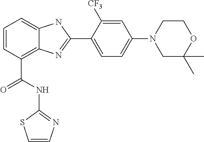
C1=CC(C(NC2=NC=CS2)=O)=C2C(=C1)NC(C1=CC=C(N3CC(C)(C)OCC3)C=C1[CF3])=N2
